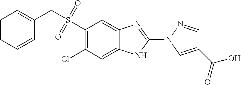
O=S(=O)(CC1=CC=CC=C1)C1=C(Cl)C=C2C(=C1)N=C(N1C=C(C(=O)O)C=N1)N2
